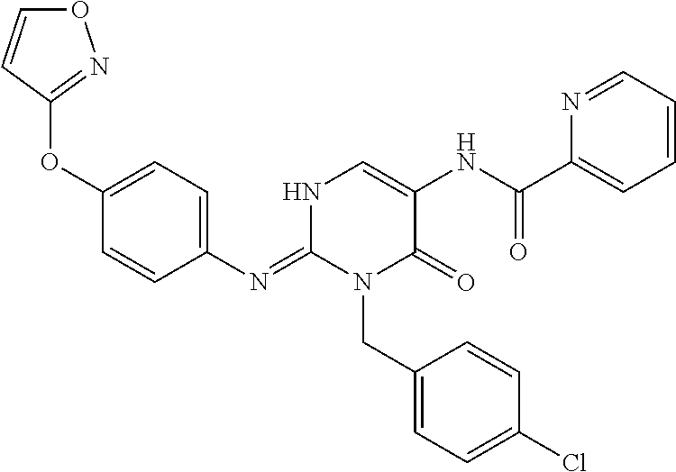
C1(N=C2N(CC3=CC=C(Cl)C=C3)C(=O)C(NC(=O)C3=CC=CC=N3)=CN2)=CC=C(OC2=NOC=C2)C=C1
